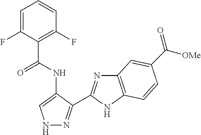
N1N=C(C2=NC3=C(N2)C=CC(C([OMe])=O)=C3)C(NC(C2=C(F)C=CC=C2F)=O)=C1
